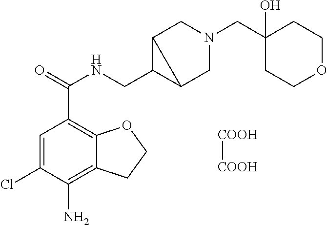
C1=C(Cl)C(N)=C2C(=C1C(=O)NCC1C3CN(CC4(O)CCOCC4)CC13)OCC2.[COOH][COOH]
